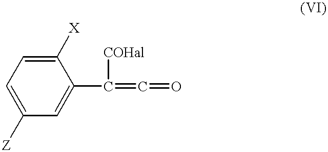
C1=C([Z])C=C(C(=C=O)[COHal])C([X])=C1
